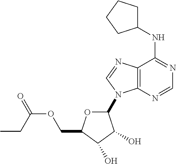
C12=C(N=CN=C1NC1CCCC1)N(C1OC(COC(=O)CC)C(O)C1O)C=N2
